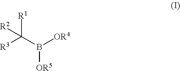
C([R1])([R2])(B([OR5])[OR4])[R3]
